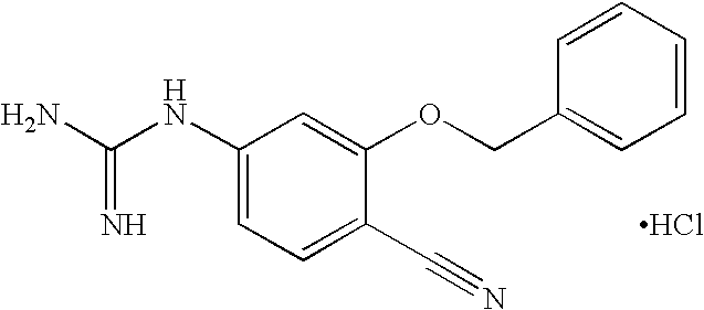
C(=N)(N)NC1=CC=C(C#N)C(OCC2=CC=CC=C2)=C1.Cl
